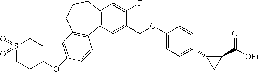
C12=C(C=C(COC3=CC=C(C4C(C([OEt])=O)C4)C=C3)C(F)=C1)C1=C(CCC2)C=C(OC2CCS(=O)(=O)CC2)C=C1
